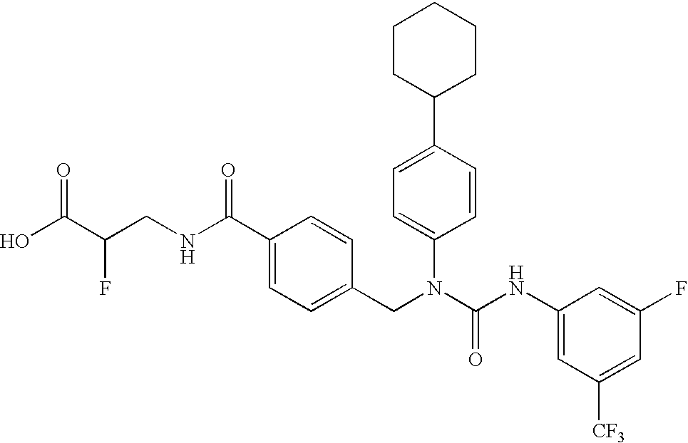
OC(C(CNC(C1=CC=C(CN(C(NC2=CC([CF3])=CC(F)=C2)=O)C2=CC=C(C3CCCCC3)C=C2)C=C1)=O)F)=O
